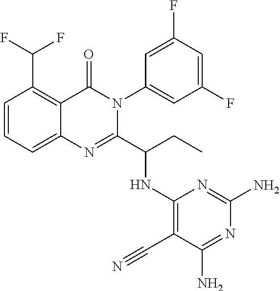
C1=CC=C2C(=C1C(F)F)C(=O)N(C1=CC(F)=CC(F)=C1)C(C(CC)NC1=C(C#N)C(N)=NC(N)=N1)=N2
